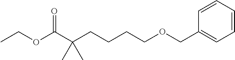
C1=CC=CC(COCCCCC(C(OCC)=O)(C)C)=C1
